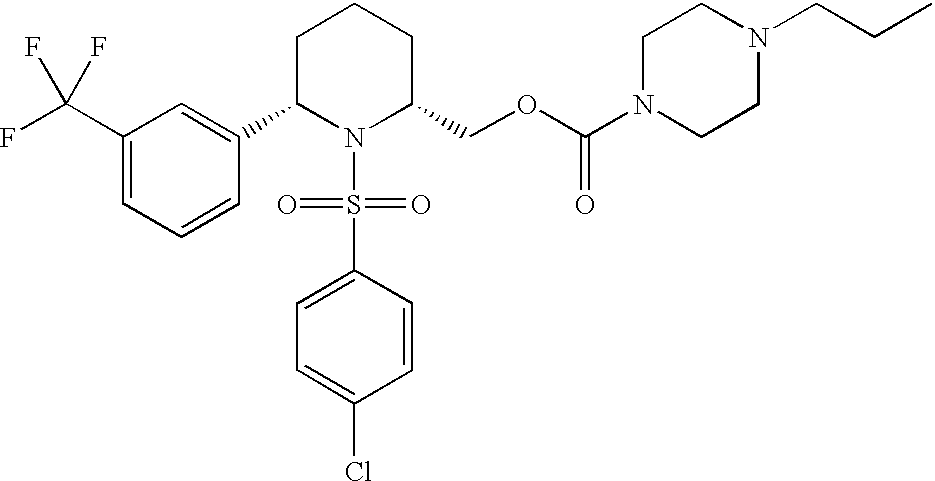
C1(C(F)(F)F)=CC=CC(C2N(S(C3=CC=C(Cl)C=C3)(=O)=O)C(COC(N3CCN(CCC)CC3)=O)CCC2)=C1
